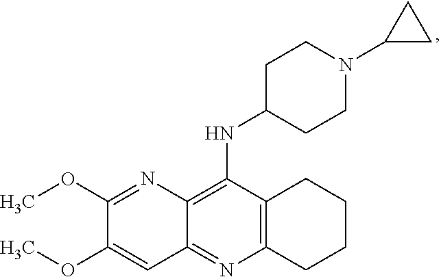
C12=C(N=C3C(=C1NC1CCN(C4CC4)CC1)N=C(OC)C(OC)=C3)CCCC2
